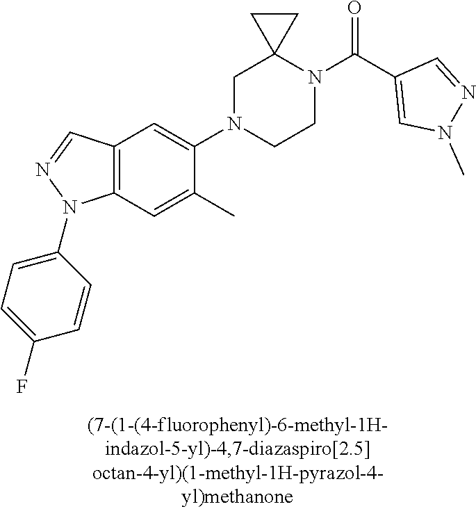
C1N(C2=CC3=C(C=C2C)N(C2=CC=C(F)C=C2)N=C3)CCN(C(C2=CN(C)N=C2)=O)C12CC2
